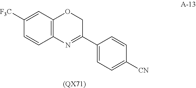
C1([F3C])=CC2=C(C=C1)N=C(C1=CC=C([CN])C=C1)CO2.[(QX71)]
